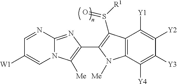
C1=NC2=NC(C3=C(S(=O)[R1])C4=C(C([Y4])=C([Y3])C([Y2])=C4[Y1])N3[Me])=C([Me])N2C=C1[W1]
